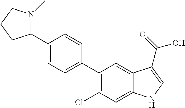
C1(C2=C(Cl)C=C3C(=C2)C(C(=O)O)=CN3)=CC=C(C2N(C)CCC2)C=C1
